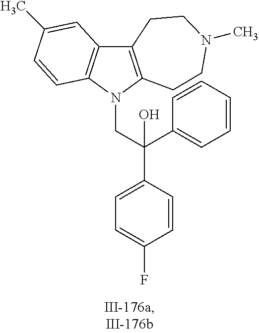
C12=C(N(CC(C3=CC=C(F)C=C3)(O)C3=CC=CC=C3)C3=C1C=C(C)C=C3)CCN(C)CC2
